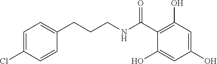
C1=C(Cl)C=CC(CCCNC(C2=C(O)C=C(O)C=C2O)=O)=C1
